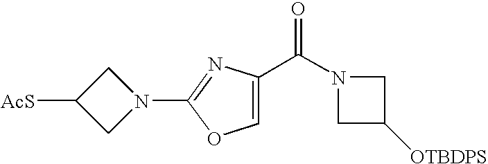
[AcS]C1CN(C2=NC(C(N3CC([OTBDPS])C3)=O)=CO2)C1
